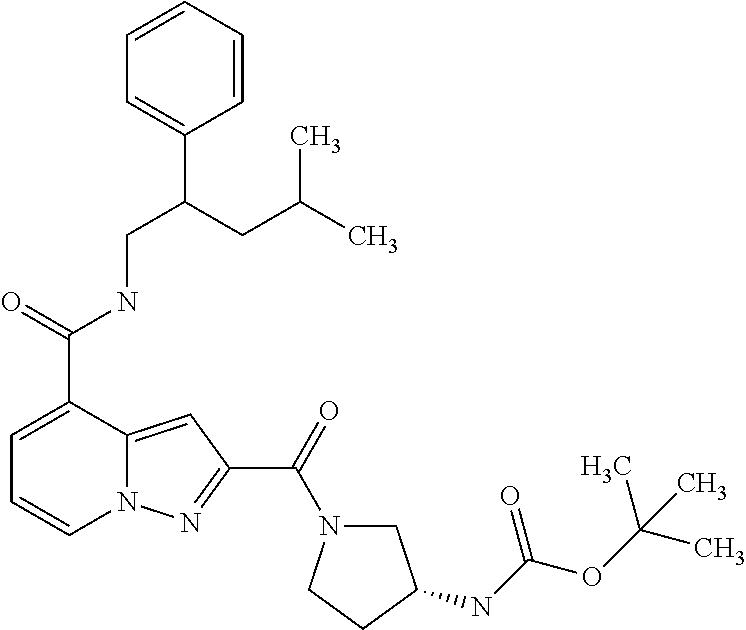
C1=C(C(=O)NCC(C2=CC=CC=C2)CC(C)C)C2=CC(C(=O)N3CC(NC(OC(C)(C)C)=O)CC3)=NN2C=C1
